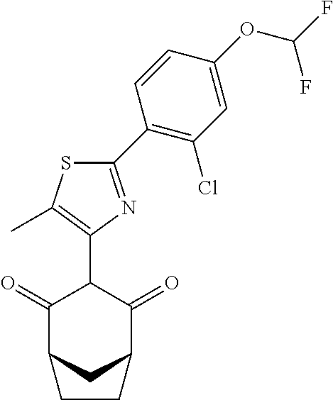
C1(=O)C2CC(C(=O)C1C1=C(C)SC(C3=C(Cl)C=C(OC(F)F)C=C3)=N1)CC2
